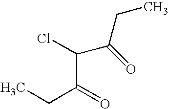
C(C(=O)CC)(Cl)C(=O)CC
